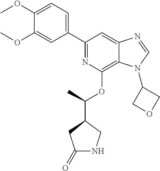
C1(C2=NC(OC(C3CC(=O)NC3)C)=C3C(=C2)N=CN3C2COC2)=CC=C(OC)C(OC)=C1
